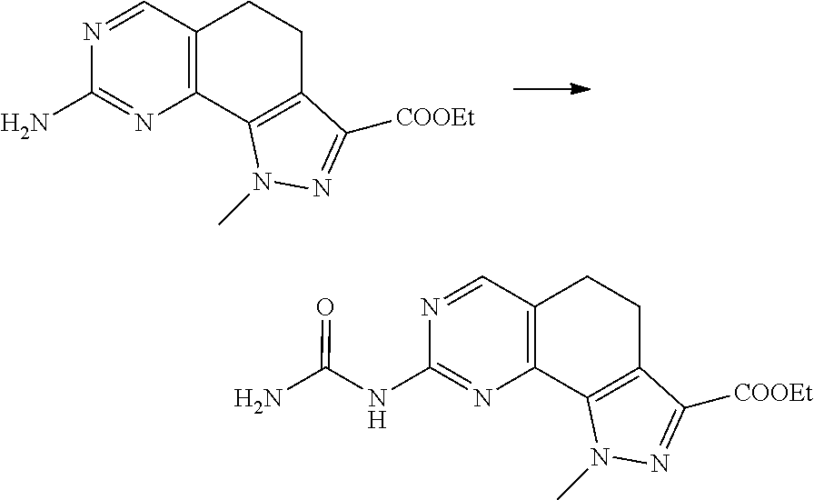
C12=C(C=NC(N)=N1)CCC1=C2N(C)N=C1[COOEt].C12=C(C=NC(NC(N)=O)=N1)CCC1=C2N(C)N=C1[COOEt]
